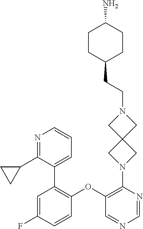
C1=C(F)C=CC(OC2=C(N3CC4(C3)CN(CCC3CCC(N)CC3)C4)N=CN=C2)=C1C1=CC=CN=C1C1CC1
